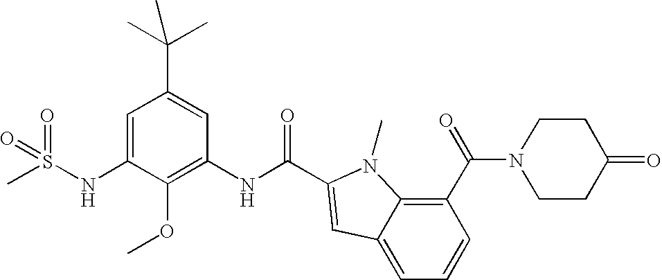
C1=C(NS(C)(=O)=O)C(OC)=C(NC(=O)C2=CC3=CC=CC(C(=O)N4CCC(=O)CC4)=C3N2C)C=C1C(C)(C)C
